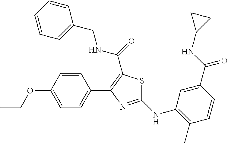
C1(NC2=C(C)C=CC(C(NC3CC3)=O)=C2)=NC(C2=CC=C(OCC)C=C2)=C(C(=O)NCC2=CC=CC=C2)S1
